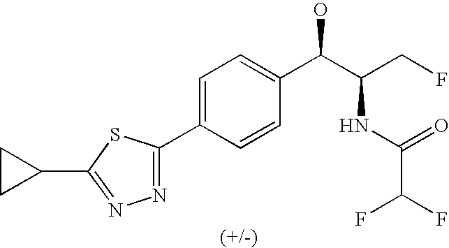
C1(C2=CC=C(C(C(CF)NC(C(F)F)=O)O)C=C2)=NN=C(C2CC2)S1
